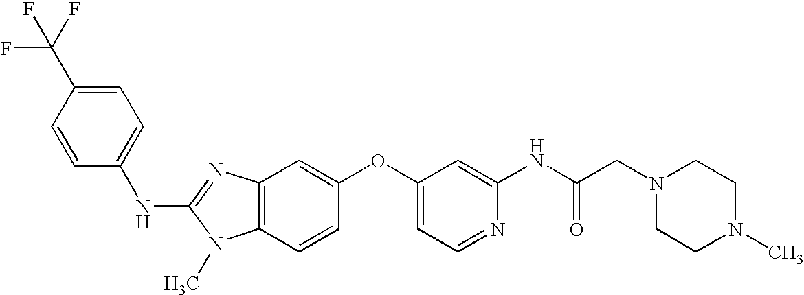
C1=C(C(F)(F)F)C=CC(NC2=NC3=C(N2C)C=CC(OC2=CC=NC(NC(CN4CCN(C)CC4)=O)=C2)=C3)=C1
